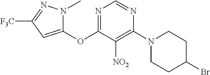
C1(OC2=NC=NC(N3CCC(Br)CC3)=C2[NO2])=CC([F3C])=NN1C
